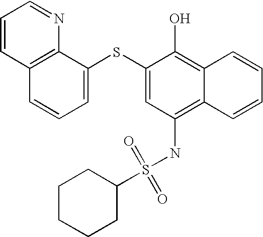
C1=CC2=C(N=C1)C(SC1=CC(NS(C3CCCCC3)(=O)=O)=C3C(=C1O)C=CC=C3)=CC=C2
